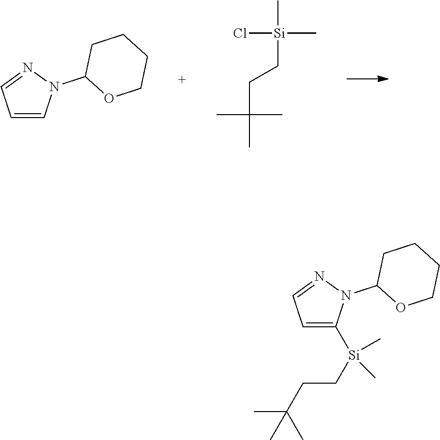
C1=CC=NN1C1OCCCC1.Cl[Si](C)(C)CCC(C)(C)C.C1([Si](C)(C)CCC(C)(C)C)=CC=NN1C1OCCCC1
